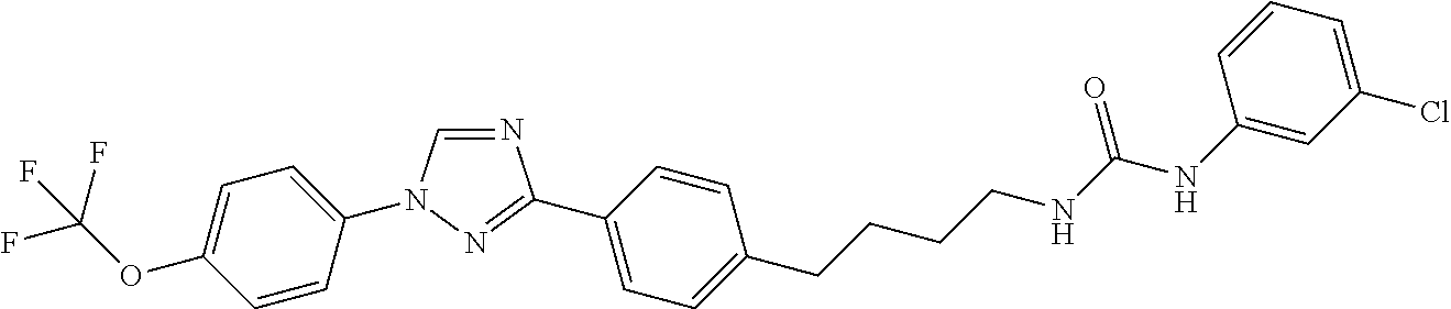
C1=C(N2C=NC(C3=CC=C(CCCCNC(NC4=CC(Cl)=CC=C4)=O)C=C3)=N2)C=CC(OC(F)(F)F)=C1
